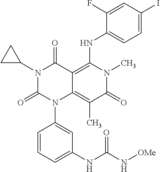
N1(C2CC2)C(=O)N(C2=CC(NC(N[OMe])=O)=CC=C2)C2=C(C)C(=O)N(C)C(NC3=CC=C(I)C=C3F)=C2C1=O
